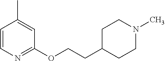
C1=CN=C(OCCC2CCN(C)CC2)C=C1C
